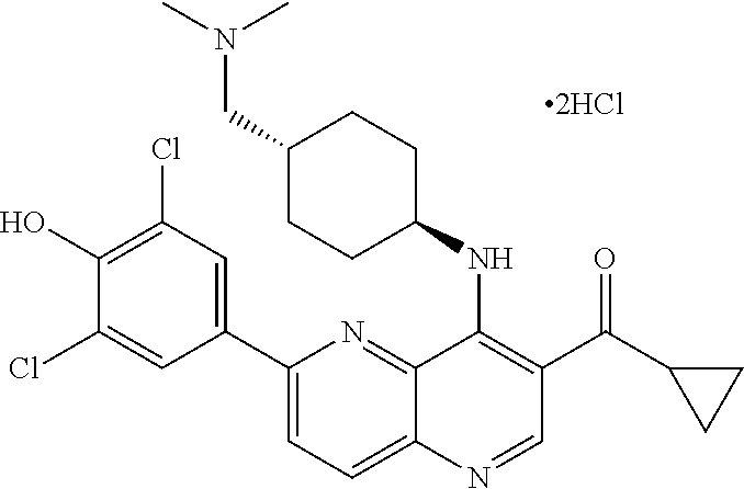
C1(C2=CC(Cl)=C(O)C(Cl)=C2)=CC=C2C(=N1)C(NC1CCC(CN(C)C)CC1)=C(C(C1CC1)=O)C=N2
